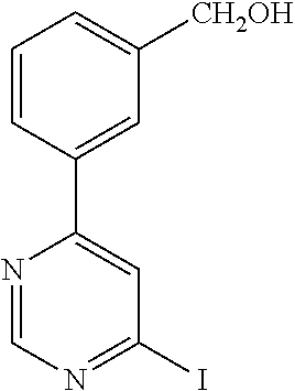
C1(C2=CC(I)=NC=N2)=CC([CH2OH])=CC=C1
